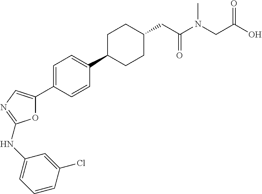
O1C(C2=CC=C(C3CCC(CC(N(CC(=O)O)C)=O)CC3)C=C2)=CN=C1NC1=CC=CC(Cl)=C1
